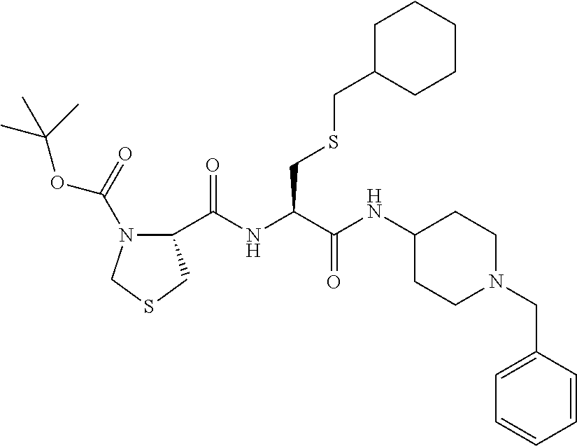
C1(NC(C(NC(C2N(C(=O)OC(C)(C)C)CSC2)=O)CSCC2CCCCC2)=O)CCN(CC2=CC=CC=C2)CC1
